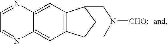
C1=C2C(=CC3=C1C1CC3CN([CHO])C1)N=CC=N2
